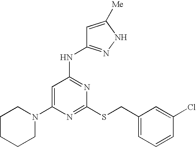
C1(N2CCCCC2)=CC(NC2=NNC([Me])=C2)=NC(SCC2=CC=CC(Cl)=C2)=N1
